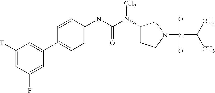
C1(F)=CC(F)=CC(C2=CC=C(NC(N(C3CCN(S(C(C)C)(=O)=O)C3)C)=O)C=C2)=C1
